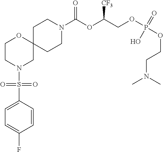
C1CN(C(OC(COP(OCCN(C)C)(=O)O)[CF3])=O)CCC12OCCN(S(C1=CC=C(F)C=C1)(=O)=O)C2
